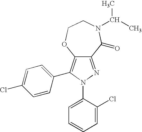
C12=NN(C3=CC=CC=C3Cl)C(C3=CC=C(Cl)C=C3)=C1OCCN(C(C)C)C2=O
